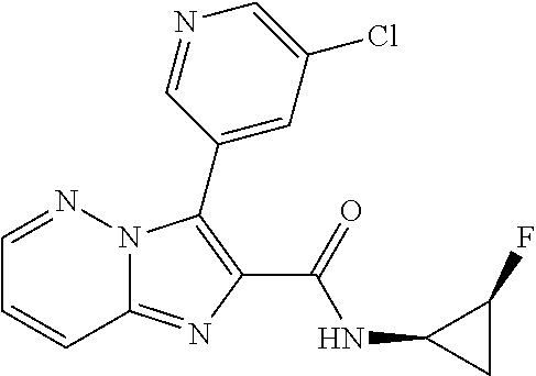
C12=NC(C(=O)NC3CC3F)=C(C3=CC(Cl)=CN=C3)N1N=CC=C2
